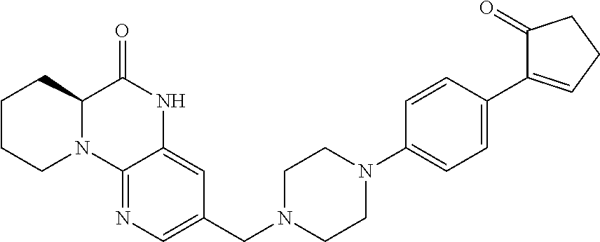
C1CCN2C(C1)C(=O)NC1=CC(CN3CCN(C4=CC=C(C5=CCCC5=O)C=C4)CC3)=CN=C21
